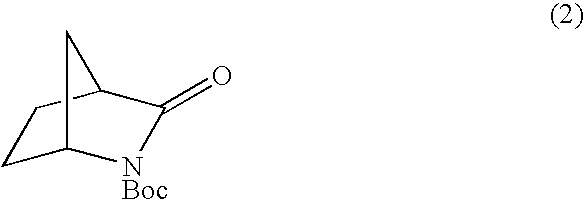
C1C2[NBoc]C(=O)C(C1)C2
